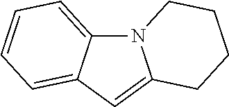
N12C3=CC=CC=C3C=C1CCCC2
